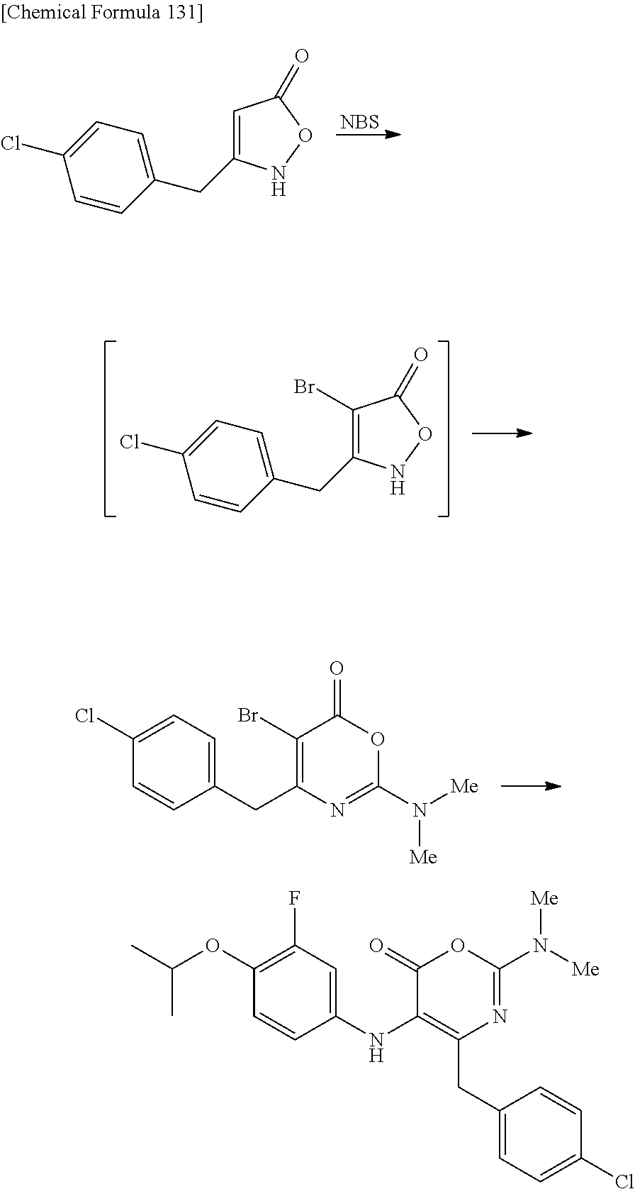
C1(Br)=C(CC2=CC=C(Cl)C=C2)NOC1=O.C1=C(Cl)C=CC(CC2=C(Br)C(=O)OC(N([Me])[Me])=N2)=C1.C1=C(CC2=CC=C(Cl)C=C2)NOC1=O.[NBS].C1(F)=C(OC(C)C)C=CC(NC2=C(CC3=CC=C(Cl)C=C3)N=C(N([Me])[Me])OC2=O)=C1
